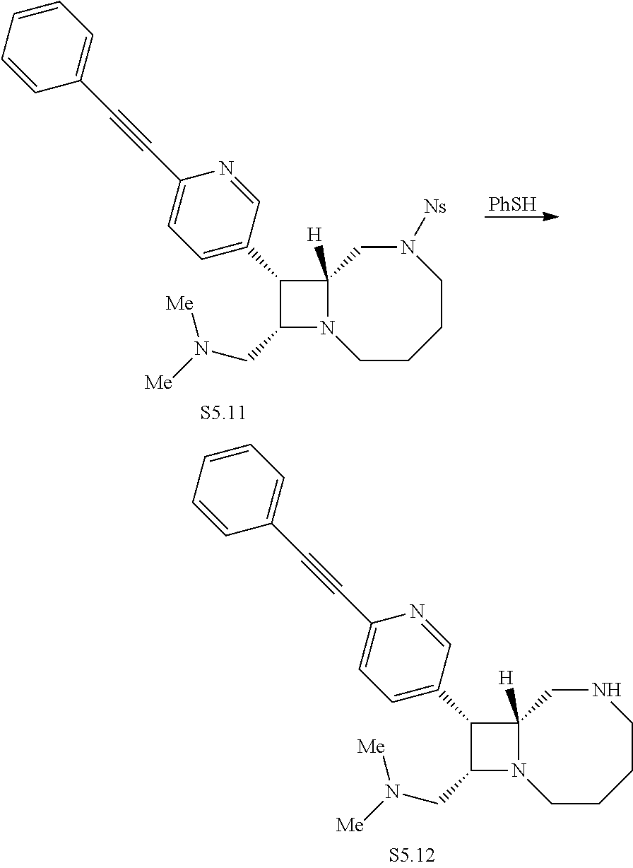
C1(C2=CC=C(C#CC3=CC=CC=C3)N=C2)C(CN([Me])[Me])N2C1([H])CN([Ns])CCCC2.[PhSH].C1(C2=CC=C(C#CC3=CC=CC=C3)N=C2)C(CN([Me])[Me])N2C1([H])CNCCCC2
